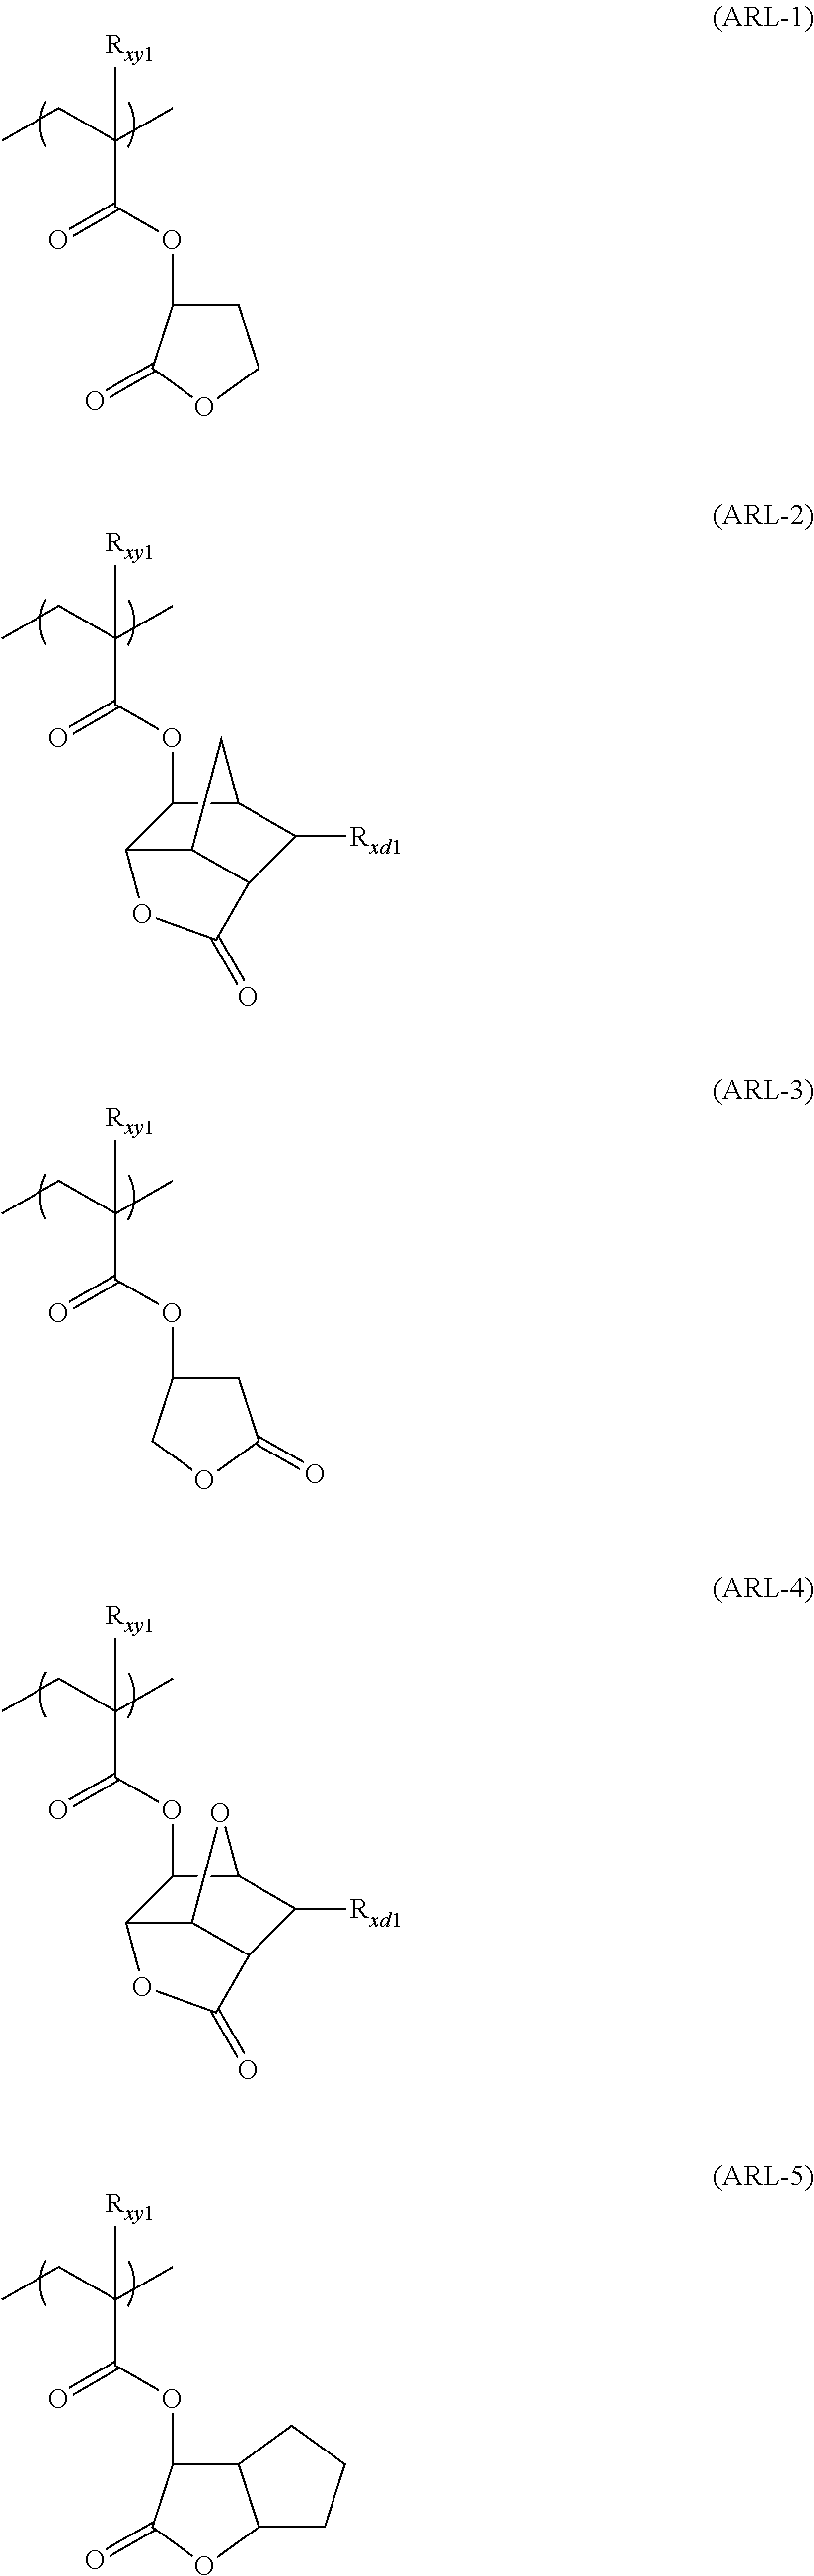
CCC(C)(C(OC1CCOC1=O)=O)[Rxy1].CCC(C)(C(OC1C2C3C(C([Rxd1])C1C3)C(=O)O2)=O)[Rxy1].CCC(C)(C(OC1CC(=O)OC1)=O)[Rxy1].CCC(C)(C(OC1C2C3C(C([Rxd1])C1O3)C(=O)O2)=O)[Rxy1].CCC(C)(C(OC1C2C(OC1=O)CCC2)=O)[Rxy1]
